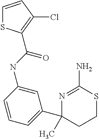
CC1(C2=CC=CC(NC(=O)C3=C(Cl)C=CS3)=C2)N=C(N)SCC1
